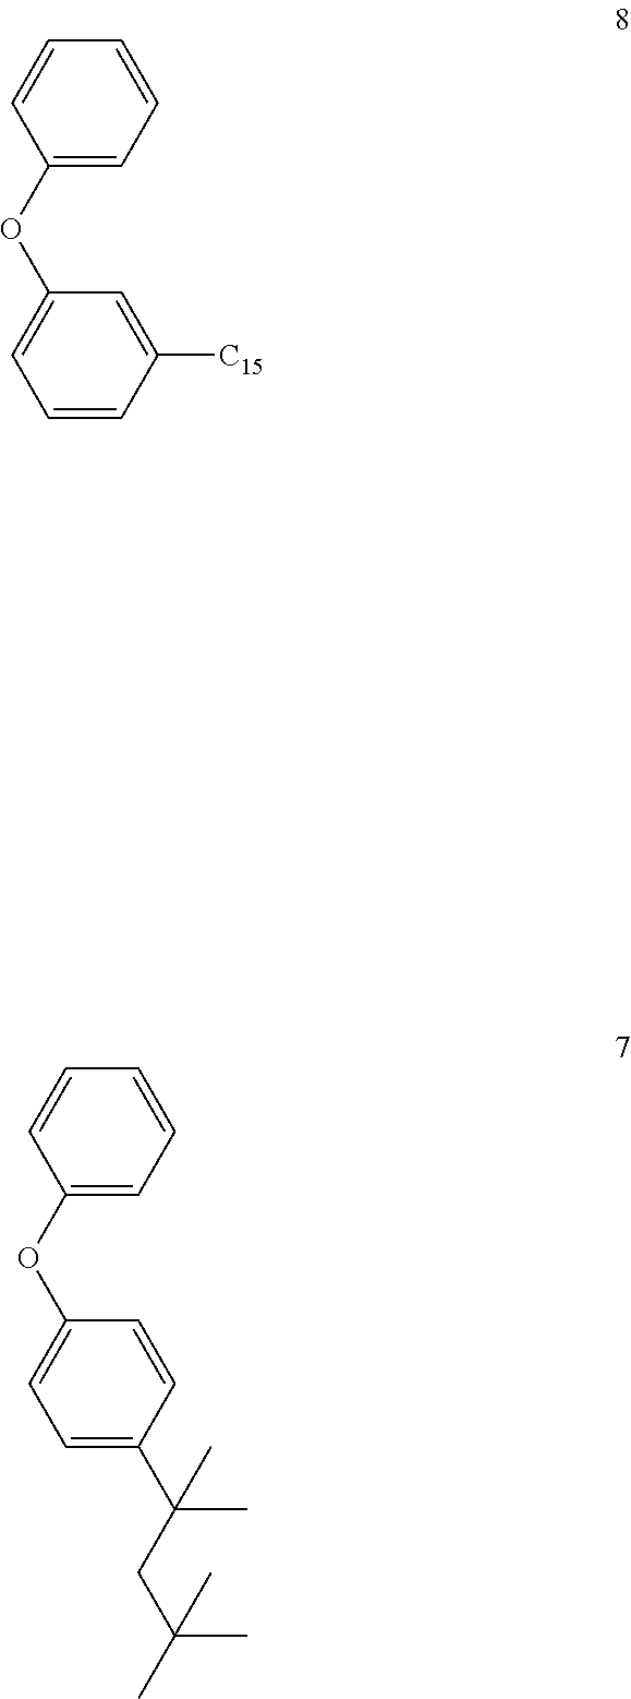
C1=CC([C15])=CC(OC2=CC=CC=C2)=C1.C1(OC2=CC=C(C(CC(C)(C)C)(C)C)C=C2)=CC=CC=C1
